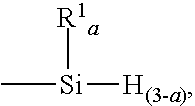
C[Si]([H(3-a)])[R1a]
